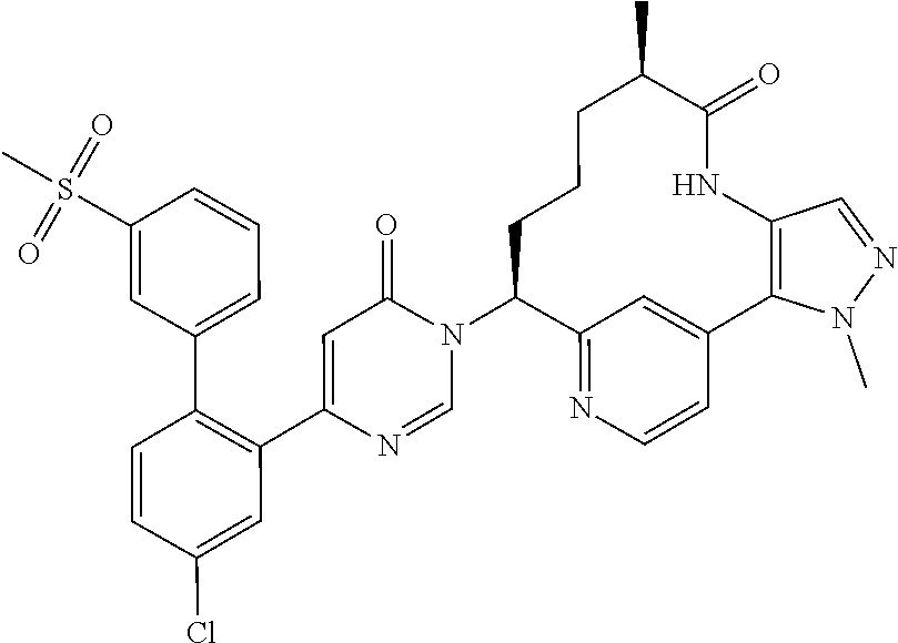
C1=NC(C2=C(C3=CC=CC(S(C)(=O)=O)=C3)C=CC(Cl)=C2)=CC(=O)N1C1C2=NC=CC(=C2)C2=C(C=NN2C)NC(=O)C(C)CCC1
